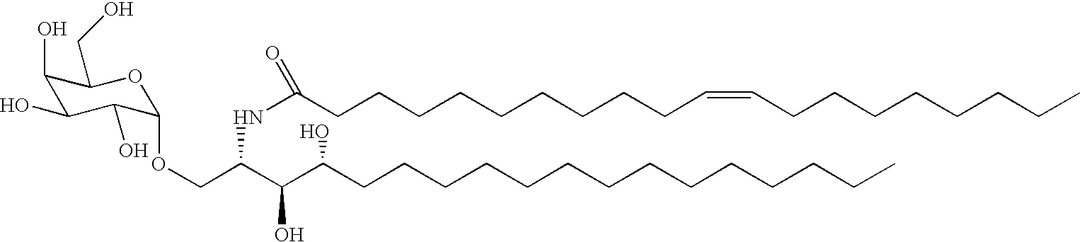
C1(O)C(O)C(O)C(OCC(C(C(CCCCCCCCCCCCCC)O)O)NC(CCCCCCCCCC=CCCCCCCCC)=O)OC1CO
